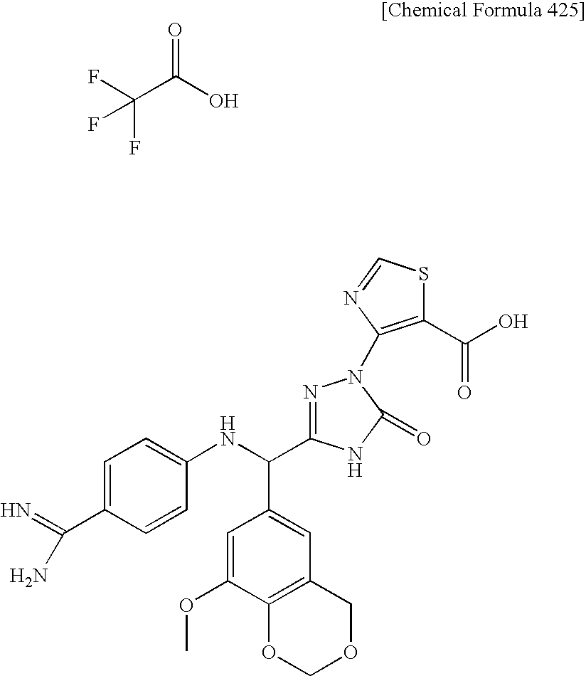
C1(C(=N)N)=CC=C(NC(C2=CC3=C(C(OC)=C2)OCOC3)C2=NN(C3=C(C(O)=O)SC=N3)C(=O)N2)C=C1.C(C(O)=O)(F)(F)F
